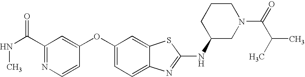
N1=C(C(NC)=O)C=C(OC2=CC=C3C(=C2)SC(NC2CN(C(=O)C(C)C)CCC2)=N3)C=C1
